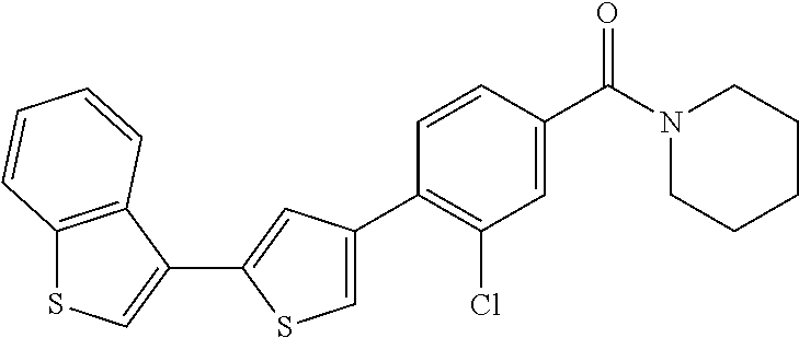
C12=C(C(C3=CC(C4=C(Cl)C=C(C(N5CCCCC5)=O)C=C4)=CS3)=CS1)C=CC=C2
